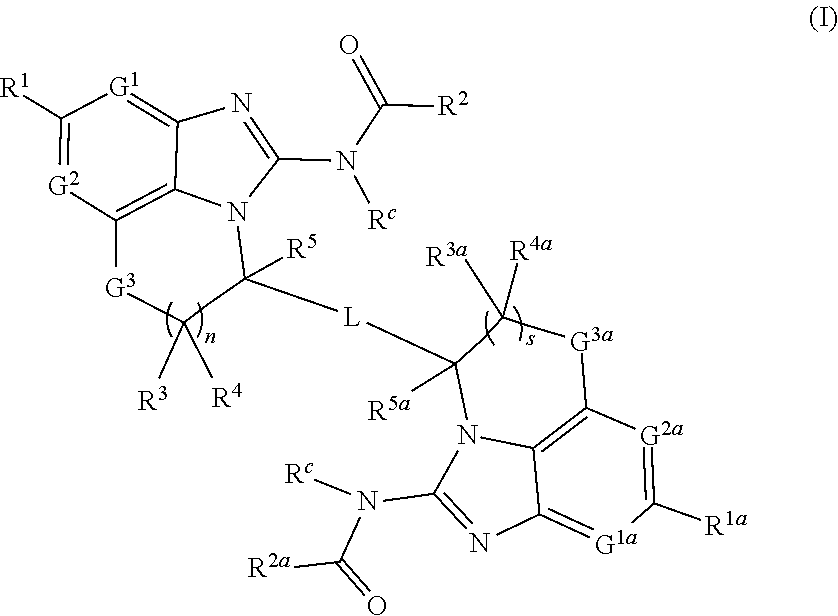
C12=[G1a]C([R1a])=[G2a]C3=C1N(C([L]C1([R5])CC([R3])([R4])C[G3]C4=C5C(=[G1]C([R1])=[G2]4)N=C(N([Rc])C(=O)[R2])N15)([R5a])CC([R3a])([R4a])C[G3a]3)C(N(C([R2a])=O)[Rc])=N2
